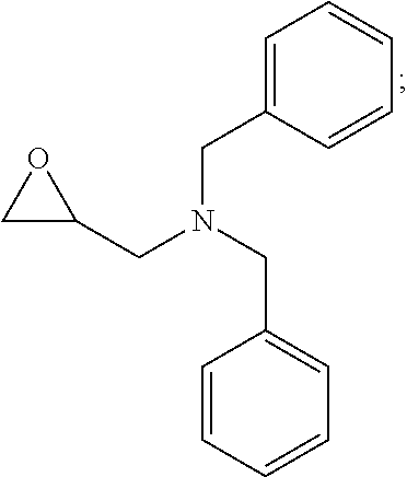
C(N(CC1=CC=CC=C1)CC1OC1)C1=CC=CC=C1
